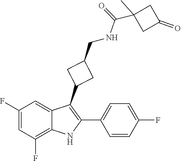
C(C1(C)CC(=O)C1)(NCC1CC(C2=C(C3=CC=C(F)C=C3)NC3=C(F)C=C(F)C=C23)C1)=O
